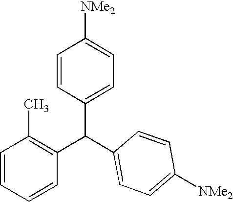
C1=CC(C(C2=C(C)C=CC=C2)C2=CC=C([NMe2])C=C2)=CC=C1[NMe2]
